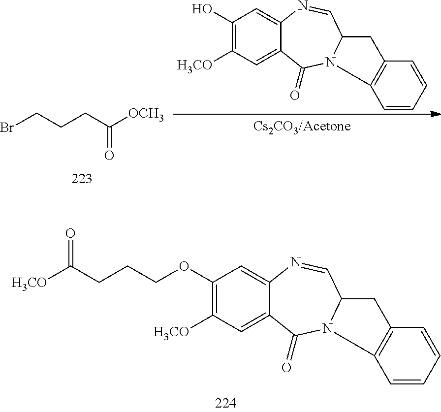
C(=O)(CCCBr)[OCH3].OC1=C([H3CO])C=C2C(=C1)N=CC1N(C2=O)C2=C(C=CC=C2)C1.O=C(CCCOC1=C([H3CO])C=C2C(=C1)N=CC1N(C2=O)C2=C(C=CC=C2)C1)[H3CO]
